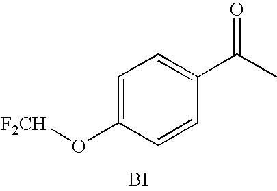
C1=C(O[F2CH])C=CC(C(C)=O)=C1.[BI]
